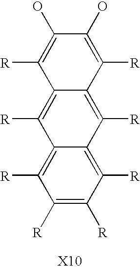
C12=C([R])C([R])=C([R])C([R])=C1C([R])=C1C(=C2[R])C([R])=C(O)C(O)=C1[R]
